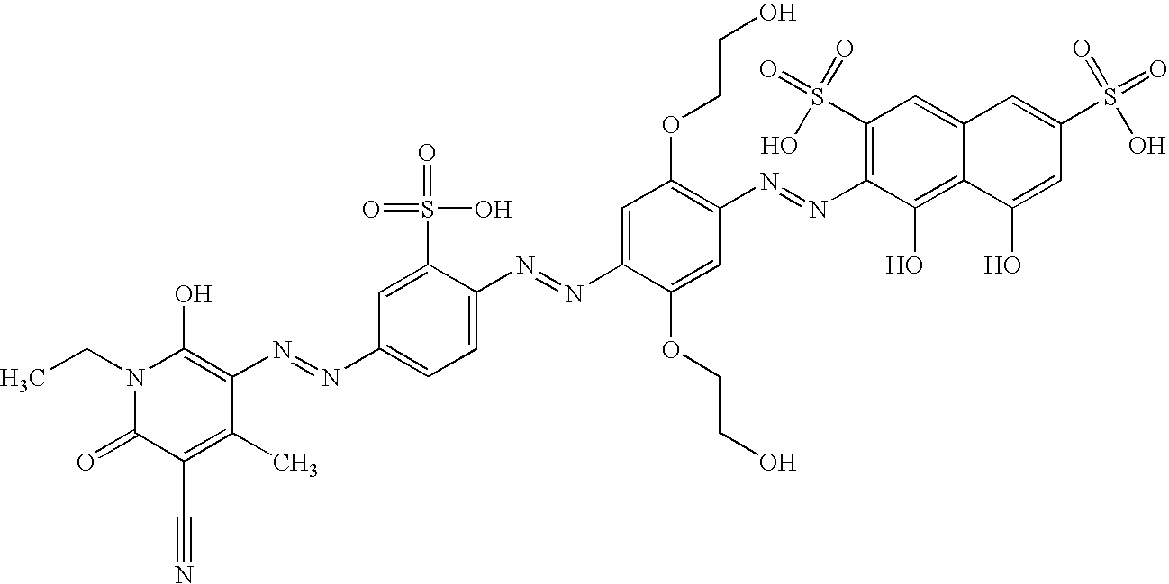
C1(N=NC2=CC=C(N=NC3=CC(OCCO)=C(N=NC4=C(S(=O)(O)=O)C=C5C(=C4O)C(O)=CC(S(=O)(O)=O)=C5)C=C3OCCO)C(S(=O)(O)=O)=C2)=C(O)N(CC)C(=O)C(C#N)=C1C
